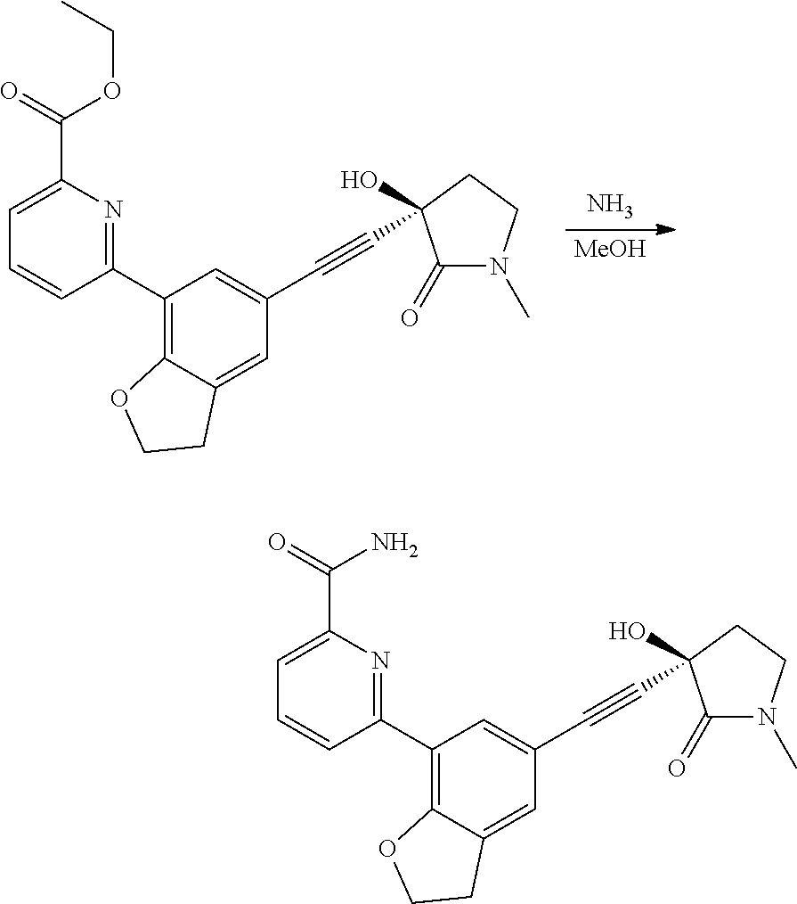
N.[MeOH].C1(C2=NC(C(OCC)=O)=CC=C2)=C2C(=CC(C#CC3(O)C(=O)N(C)CC3)=C1)CCO2.C1(C2=NC(C(N)=O)=CC=C2)=C2C(=CC(C#CC3(O)C(=O)N(C)CC3)=C1)CCO2
